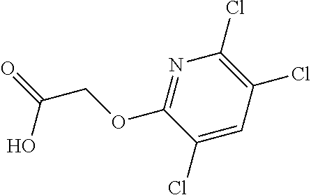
N1=C(OCC(O)=O)C(Cl)=CC(Cl)=C1Cl
